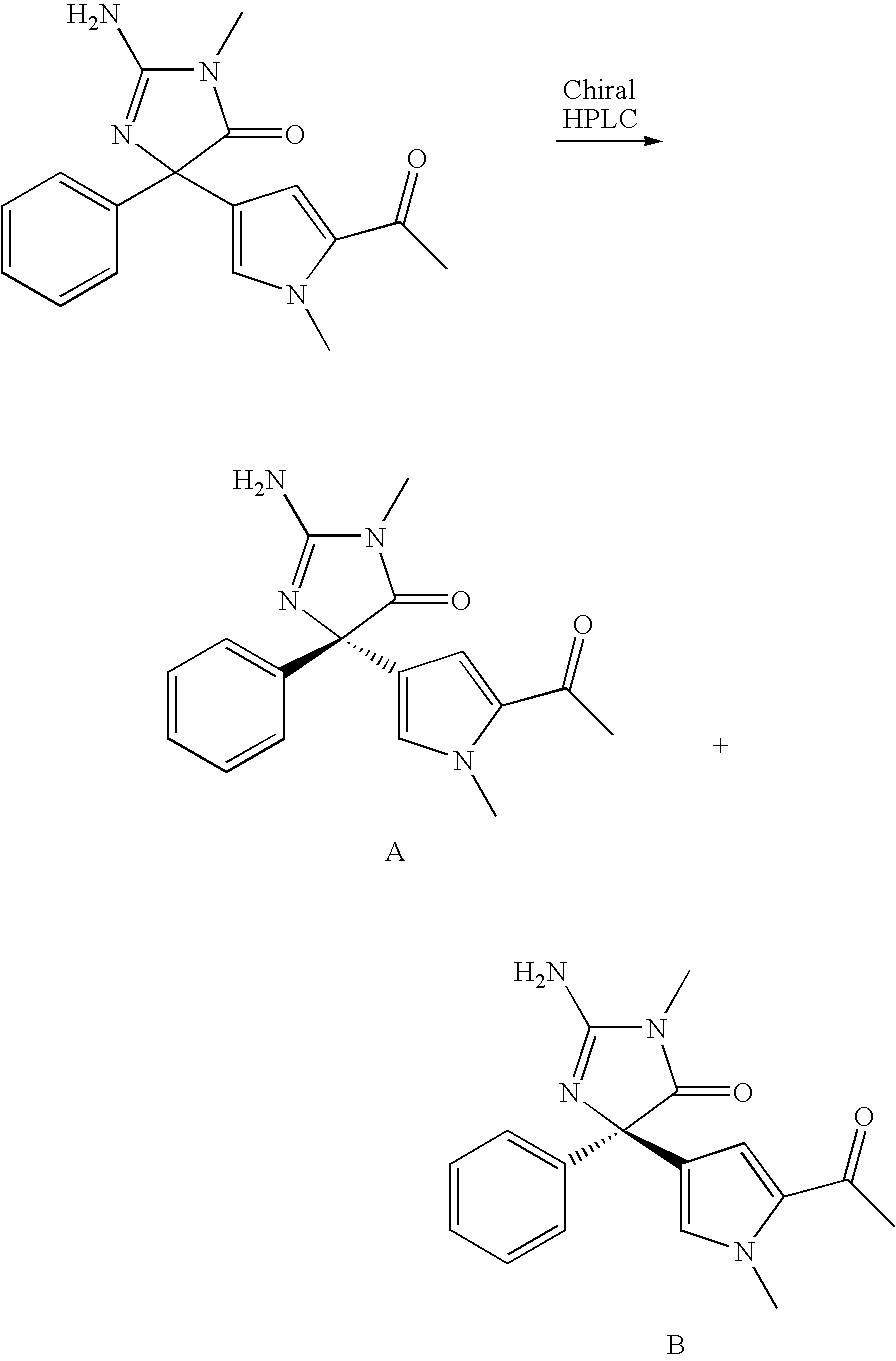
C1=CC=CC(C2(C3=CN(C)C(C(C)=O)=C3)N=C(N)N(C)C2=O)=C1.C1=CC=CC(C2(C3=CN(C)C(C(C)=O)=C3)N=C(N)N(C)C2=O)=C1.C1=CC=CC(C2(C3=CN(C)C(C(C)=O)=C3)N=C(N)N(C)C2=O)=C1.B
